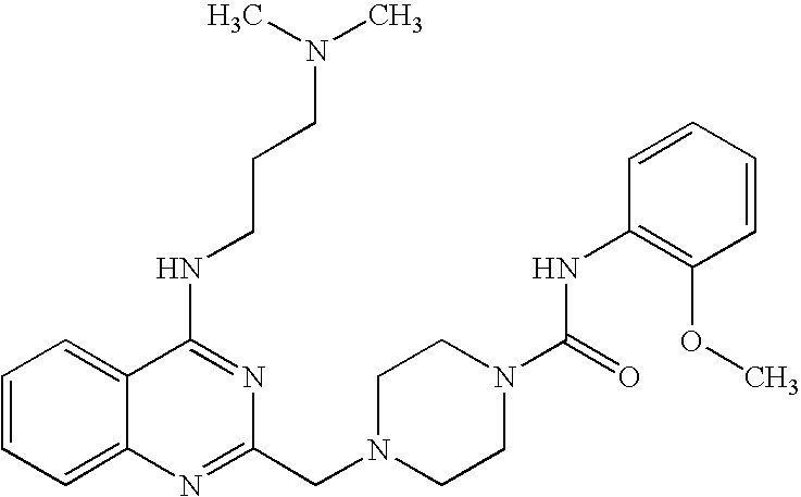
C1=CC=C2C(=C1)C(NCCCN(C)C)=NC(CN1CCN(C(=O)NC3=C(OC)C=CC=C3)CC1)=N2
